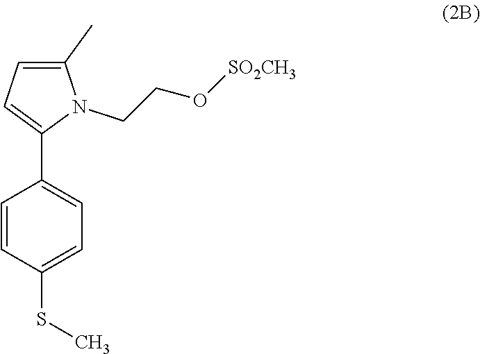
C1=CC(SC)=CC=C1C1=CC=C(C)N1CCO[SO2CH3]
